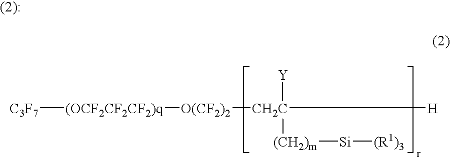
[(OCF2CF2CF2)q]([C3F7])[O(CF2)2][CH2C]([Y])([(CH2)m][Si][(R1)3])[H]
